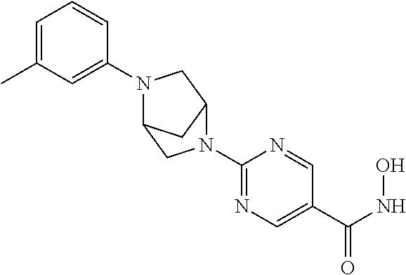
C1=C(C)C=C(N2CC3CC2CN3C2=NC=C(C(=O)NO)C=N2)C=C1
